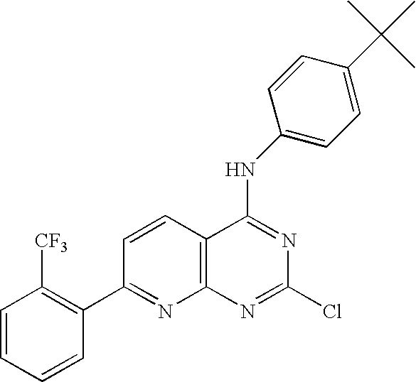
C1=CC2=C(N=C1C1=C([CF3])C=CC=C1)N=C(Cl)N=C2NC1=CC=C(C(C)(C)C)C=C1
